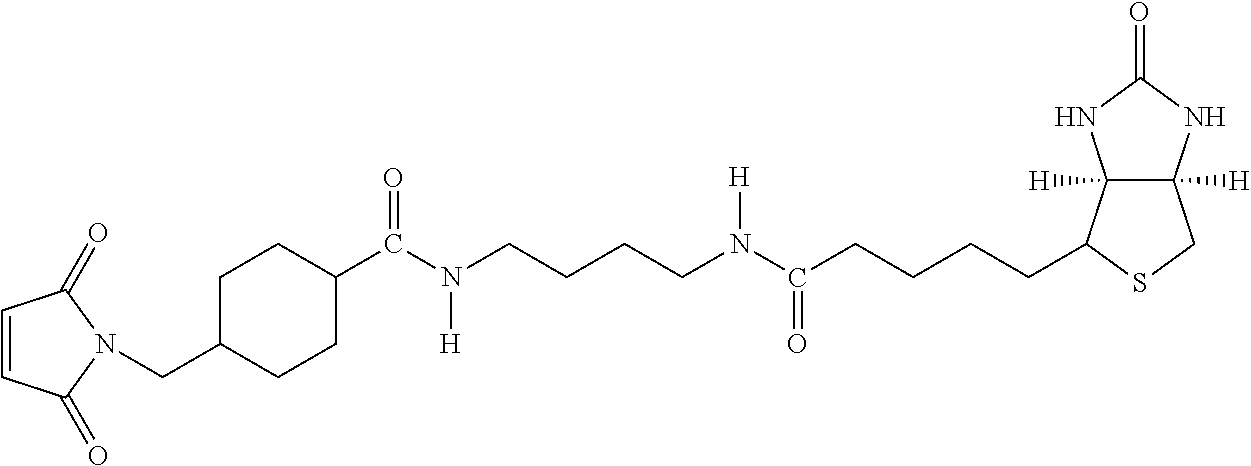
N(C(CCCCC1C2([H])C([H])(CS1)NC(=O)N2)=O)(CCCCN(C(C1CCC(CN2C(=O)C=CC2=O)CC1)=O)[H])[H]
